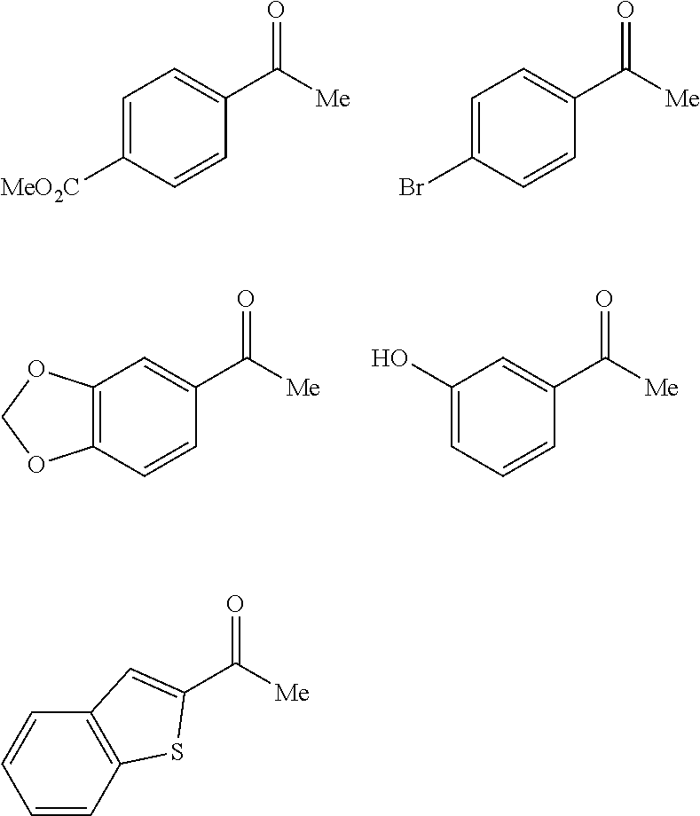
C1=CC(C([Me])=O)=CC=C1[MeO2C].C1=CC(C([Me])=O)=CC=C1Br.C1=CC(C([Me])=O)=CC2=C1OCO2.C1=CC(C([Me])=O)=CC(O)=C1.C1=CC=CC2=C1C=C(C([Me])=O)S2
